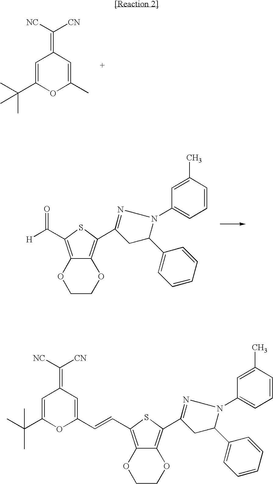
C1=C(C(C)(C)C)OC(C)=CC1=C([NC])[CN].C1=CC(C)=CC(N2N=C(C3=C4C(=C(C([H])=O)S3)OCCO4)CC2C2=CC=CC=C2)=C1.C1=C(C(C)(C)C)OC(C=CC2=C3C(=C(C4=NN(C5=CC=CC(C)=C5)C(C5=CC=CC=C5)C4)S2)OCCO3)=CC1=C([NC])[CN]
